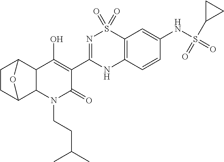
N1=C(C2=C(O)C3C(N(CCC(C)C)C2=O)C2CCC3O2)NC2=C(S1(=O)=O)C=C(NS(=O)(C1CC1)=O)C=C2
